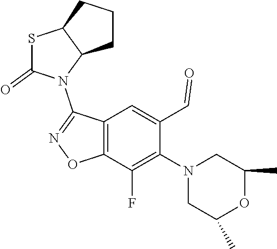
C12=C(C(F)=C(N3CC(C)OC(C)C3)C(C=O)=C1)ON=C2N1C2C(SC1=O)CCC2
